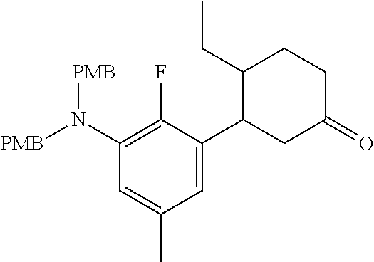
N(C1=C(F)C(C2C(CC)CCC(=O)C2)=CC(C)=C1)([PMB])[PMB]
